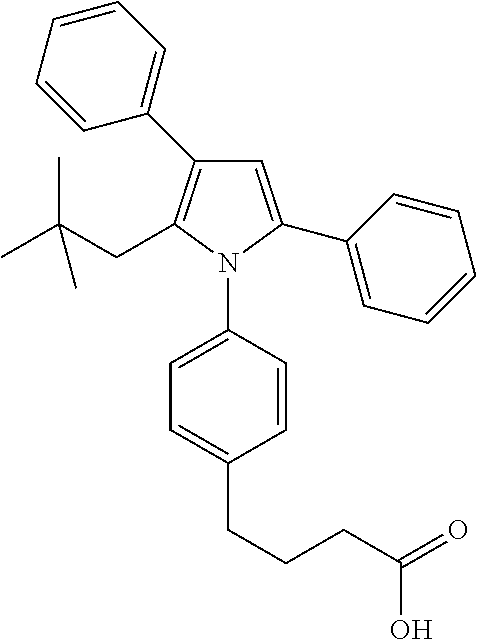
C1=C(C2=CC=CC=C2)N(C2=CC=C(CCCC(=O)O)C=C2)C(CC(C)(C)C)=C1C1=CC=CC=C1
